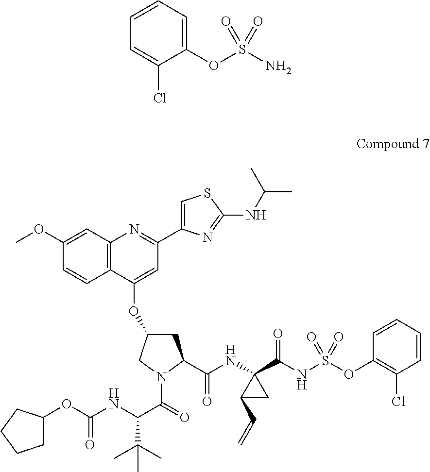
C1(OS(N)(=O)=O)=CC=CC=C1Cl.C12=C(C(OC3CC(C(NC4(C(NS(OC5=C(Cl)C=CC=C5)(=O)=O)=O)C(C=C)C4)=O)N(C(C(NC(OC4CCCC4)=O)C(C)(C)C)=O)C3)=CC(C3=CSC(NC(C)C)=N3)=N1)C=CC(OC)=C2
